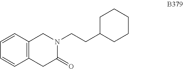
C1=CC2=C(C=C1)CC(=O)N(CCC1CCCCC1)C2
